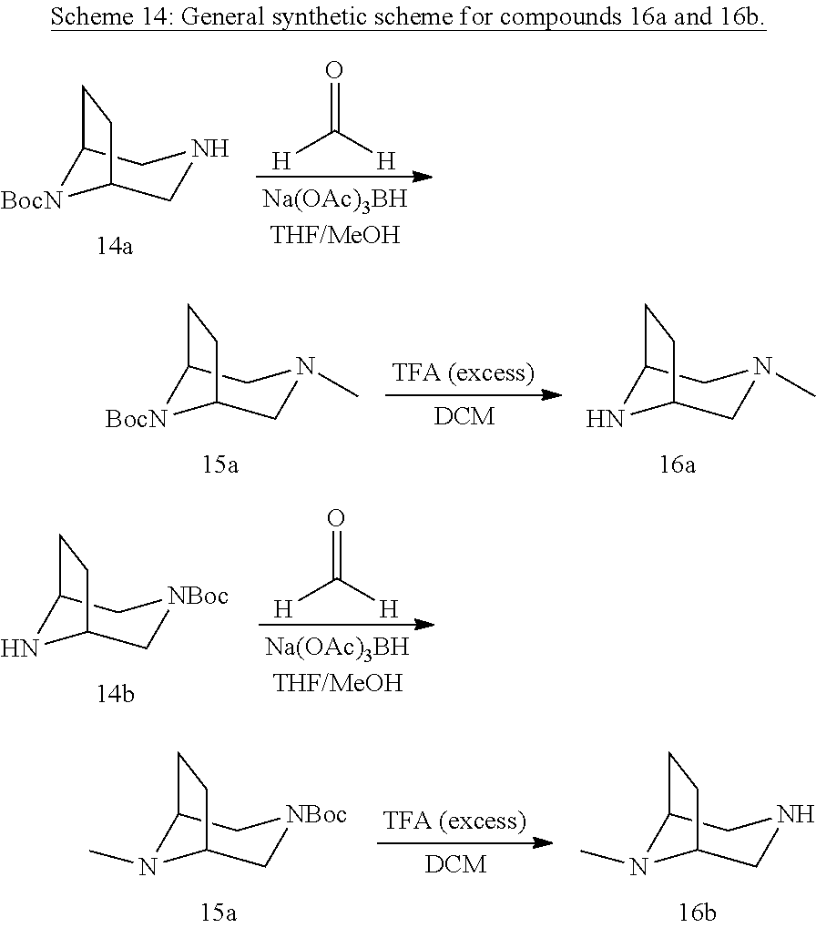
C12[BocN]C(CNC1)CC2.O=C([H])[H].C12[BocN]C(CN(C)C1)CC2.C12NC(CN(C)C1)CC2.O=C([H])[H].C12NC(C[NBoc]C1)CC2.C12N(C)C(C[NBoc]C1)CC2.C12N(C)C(CNC1)CC2
